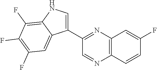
C1(C2=NC3=C(N=C2)C=CC(F)=C3)=CNC2=C(F)C(F)=C(F)C=C12
